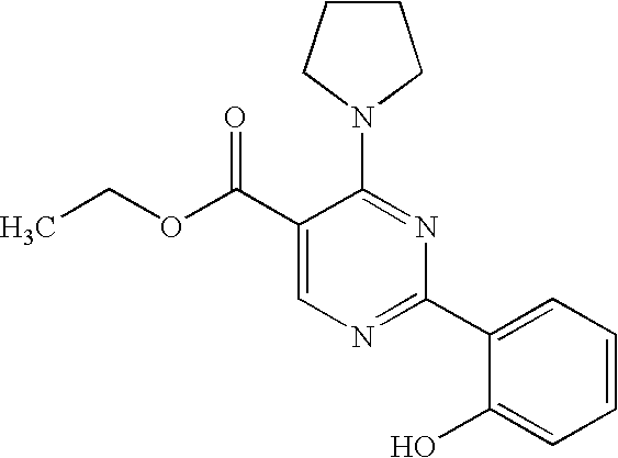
C1(C(OCC)=O)=CN=C(C2=CC=CC=C2O)N=C1N1CCCC1
